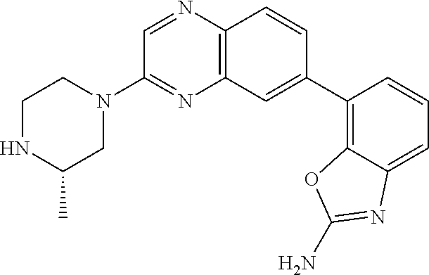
C1=NC2=C(N=C1N1CCNC(C)C1)C=C(C1=C3C(=CC=C1)N=C(N)O3)C=C2
